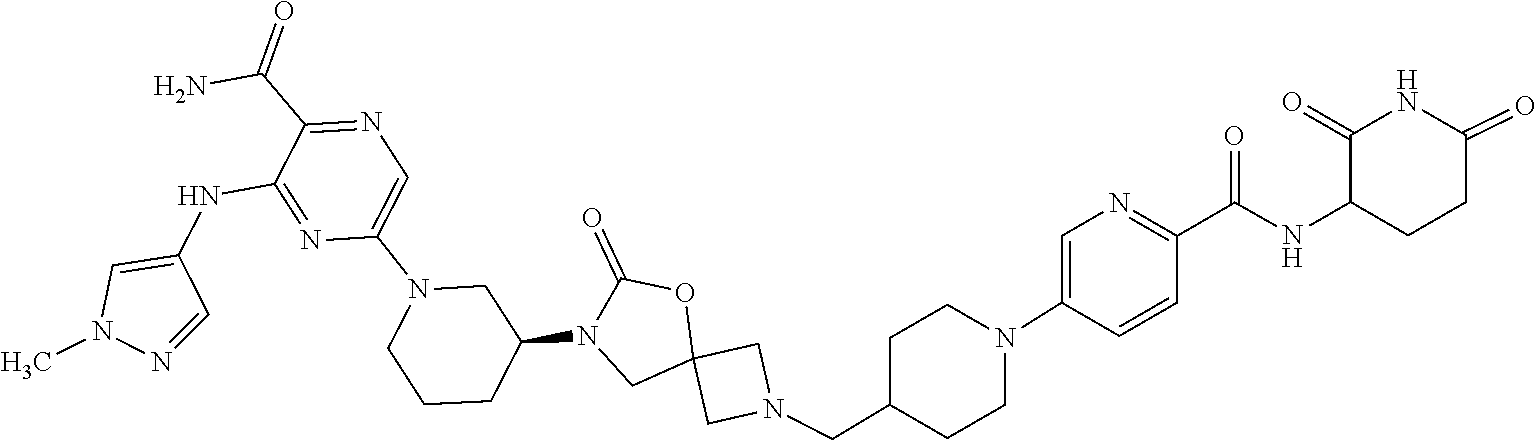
C1C2(CN(CC3CCN(C4=CN=C(C(=O)NC5CCC(=O)NC5=O)C=C4)CC3)C2)OC(=O)N1C1CCCN(C2=CN=C(C(N)=O)C(NC3=CN(C)N=C3)=N2)C1
